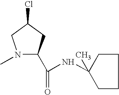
N1(C)C(C(=O)NC2(C)CCCC2)CC(Cl)C1
